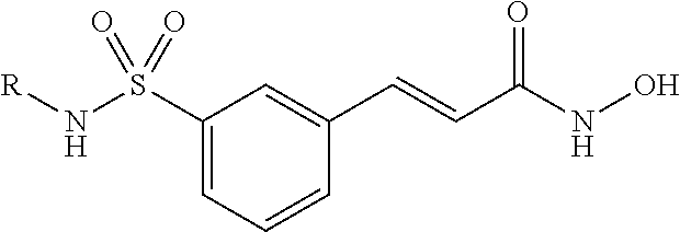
C1(S(N[R])(=O)=O)=CC=CC(C=CC(NO)=O)=C1
